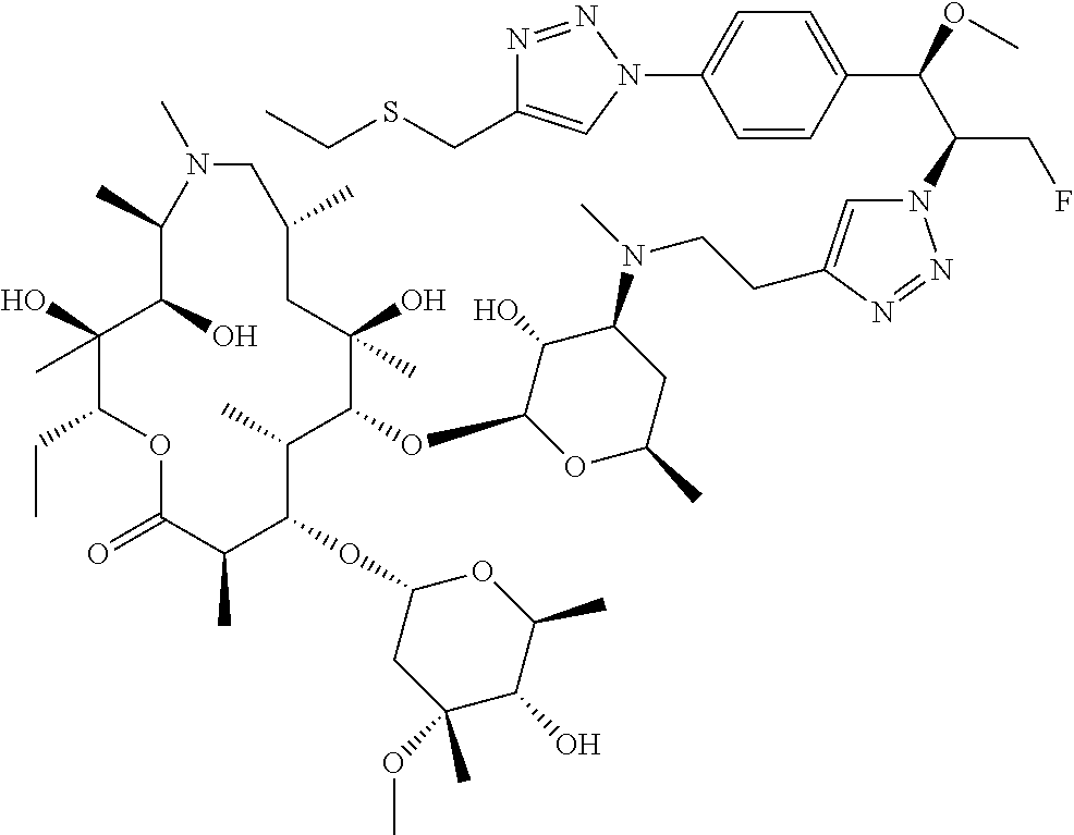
C1(O)(C)C(CC)OC(=O)C(C)C(OC2CC(OC)(C)C(O)C(C)O2)C(C)C(OC2OC(C)CC(N(C)CCC3=CN(C(C(OC)C4=CC=C(N5C=C(CSCC)N=N5)C=C4)CF)N=N3)C2O)C(O)(C)CC(C)CN(C)C(C)C1O
